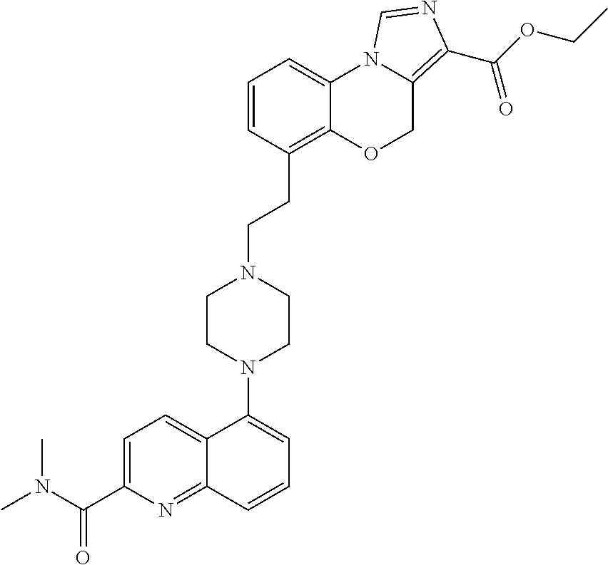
C1=C(C(N(C)C)=O)N=C2C(=C1)C(N1CCN(CCC3=C4C(=CC=C3)N3C(=C(C(OCC)=O)N=C3)CO4)CC1)=CC=C2
